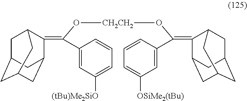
C(C1=CC([(tBu)Me2SiO])=CC=C1)(O[CH2CH2]OC(C1=CC([OSiMe2(tBu)])=CC=C1)=C1C2CC3CC(CC1C3)C2)=C1C2CC3CC(CC1C3)C2
